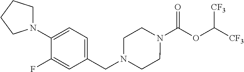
N1(C(OC([CF3])[CF3])=O)CCN(CC2=CC=C(N3CCCC3)C(F)=C2)CC1
